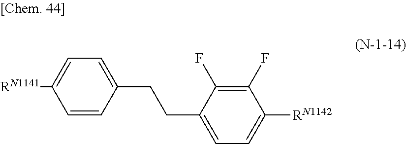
C1=CC(CCC2=CC=C([RN1142])C(F)=C2F)=CC=C1[RN1141]
